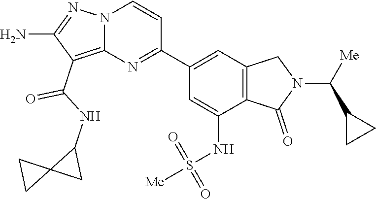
O=C(NC1C2(CC2)C1)C1=C2N(N=C1N)C=CC(C1=CC3=C(C(NS(=O)(=O)[Me])=C1)C(=O)N(C(C1CC1)[Me])C3)=N2
